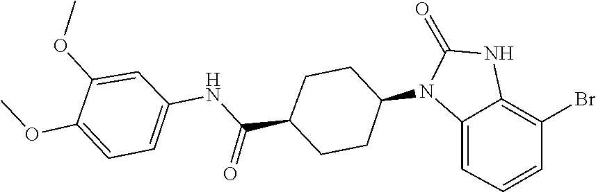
O=C1NC2=C(Br)C=CC=C2N1C1CCC(C(NC2=CC=C(OC)C(OC)=C2)=O)CC1
